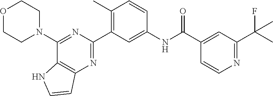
O1CCN(C2=NC(C3=C(C)C=CC(NC(C4=CC(C(F)(C)C)=NC=C4)=O)=C3)=NC3=C2NC=C3)CC1
